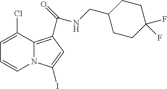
C1=C(Cl)C2=C(C(=O)NCC3CCC(F)(F)CC3)C=C(I)N2C=C1
